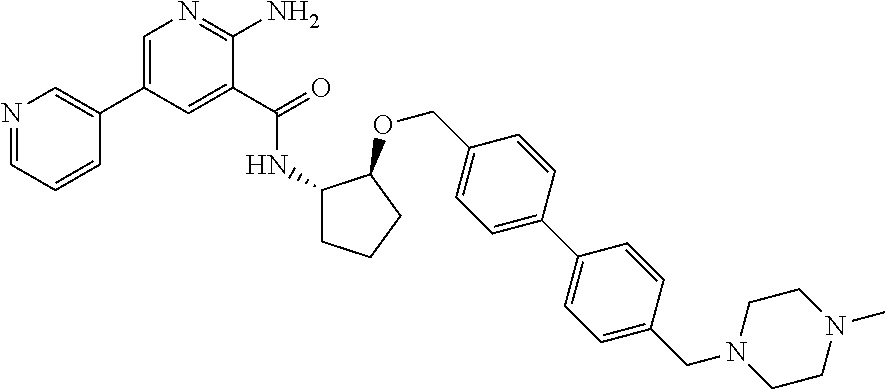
C1(C2=CN=C(N)C(C(=O)NC3CCCC3OCC3=CC=C(C4=CC=C(CN5CCN(C)CC5)C=C4)C=C3)=C2)=CN=CC=C1
